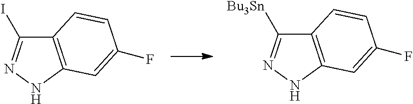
C12=C(NN=C1I)C=C(F)C=C2.C12=C(NN=C1[Bu3Sn])C=C(F)C=C2
